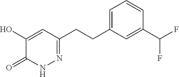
N1N=C(CCC2=CC=CC(C(F)F)=C2)C=C(O)C1=O
